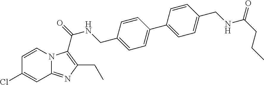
C1(Cl)=CC2=NC(CC)=C(C(NCC3=CC=C(C4=CC=C(CNC(CCC)=O)C=C4)C=C3)=O)N2C=C1
